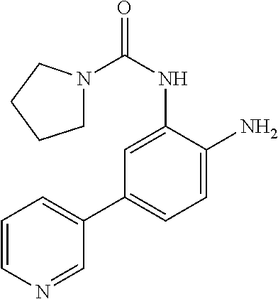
N1(C(NC2=CC(C3=CC=CN=C3)=CC=C2N)=O)CCCC1
